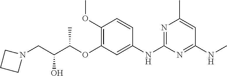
C1=CC(OC)=C(OC(C(CN2CCC2)O)C)C=C1NC1=NC(C)=CC(NC)=N1
